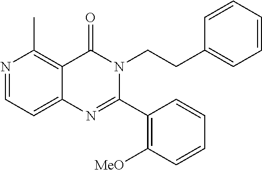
N1=CC=C2C(=C1C)C(=O)N(CCC1=CC=CC=C1)C(C1=C([MeO])C=CC=C1)=N2
